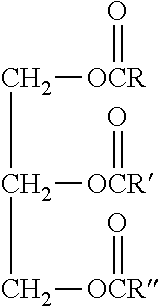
C([OCR]=O)C(C[OCR]=O)[OCR]=O
